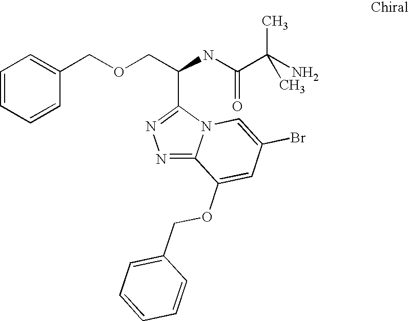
C1=CC=CC(COCC(NC(C(N)(C)C)=O)C2=NN=C3N2C=C(Br)C=C3OCC2=CC=CC=C2)=C1
